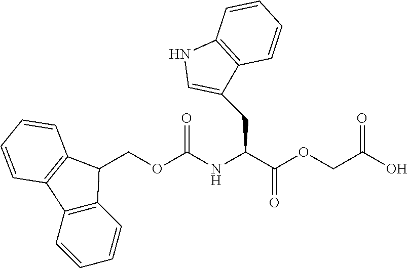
C12=C(C=CC=C1)C1=C(C2COC(NC(C(OCC(O)=O)=O)CC2=CNC3=C2C=CC=C3)=O)C=CC=C1
